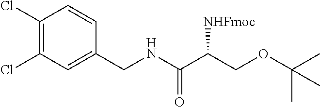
C1(Cl)=C(Cl)C=C(CNC(C(COC(C)(C)C)[NHFmoc])=O)C=C1
